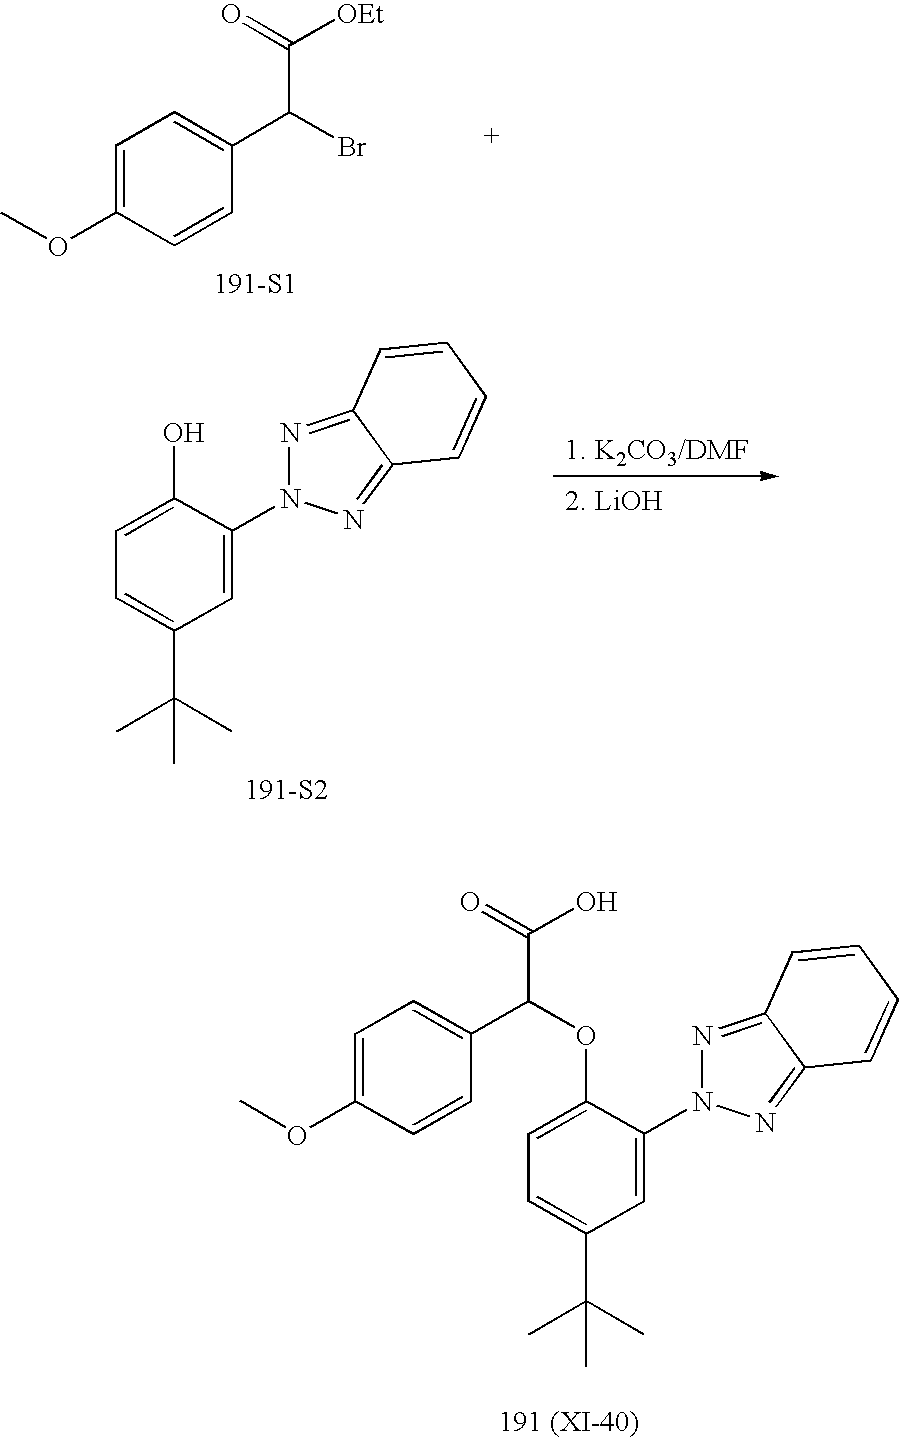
C1=C(OC)C=CC(C(C([OEt])=O)Br)=C1.[191-S1].C1(O)=CC=C(C(C)(C)C)C=C1N1N=C2C(=N1)C=CC=C2.[191-S2].C1(OC(C(=O)O)C2=CC=C(OC)C=C2)=CC=C(C(C)(C)C)C=C1N1N=C2C(=N1)C=CC=C2.[191 (XI-40)]
